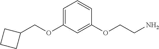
C1=C(OCC2CCC2)C=C(OCCN)C=C1
